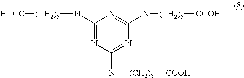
[(CH2)5]([COOH])NC1=NC(N[(CH2)5][HOOC])=NC(N[(CH2)5][COOH])=N1
